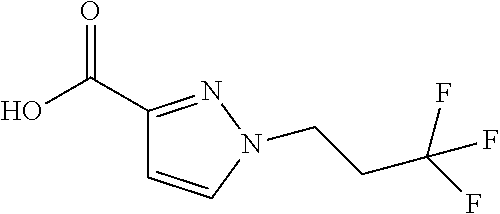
C1(C(O)=O)=NN(CCC(F)(F)F)C=C1
